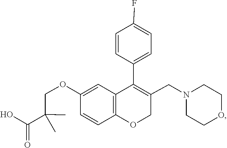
N1(CC2=C(C3=CC=C(F)C=C3)C3=C(OC2)C=CC(OCC(C(O)=O)(C)C)=C3)CCOCC1
